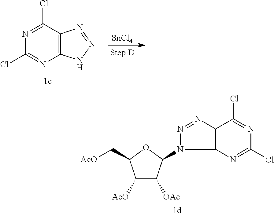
C1([AcO])C([OAc])C(N2N=NC3=C2N=C(Cl)N=C3Cl)OC1C[AcO].N1=C(Cl)C2=C(N=C1Cl)NN=N2.[SnCl4]
